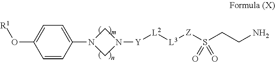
O([R1])C1=CC=C(N2CN([Y][L2][L3][Z]S(CCN)(=O)=O)C2)C=C1
